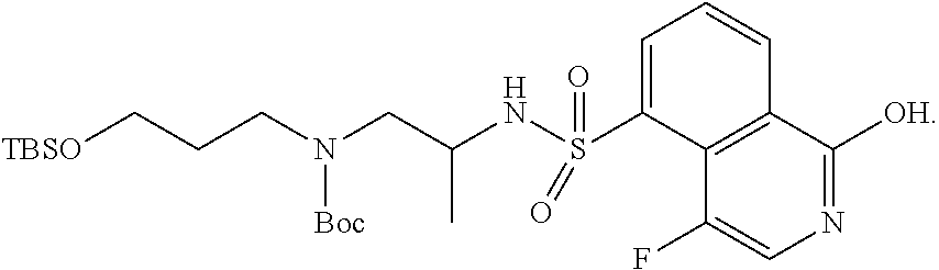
C1=C(S(=O)(=O)NC(CN(CCC[TBSO])[Boc])C)C2=C(C=C1)C([OH])=NC=C2F
